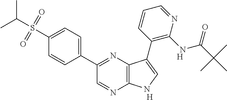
C1(C2=NC3=C(N=C2)NC=C3C2=C(NC(C(C)(C)C)=O)N=CC=C2)=CC=C(S(C(C)C)(=O)=O)C=C1.[H].[H]
